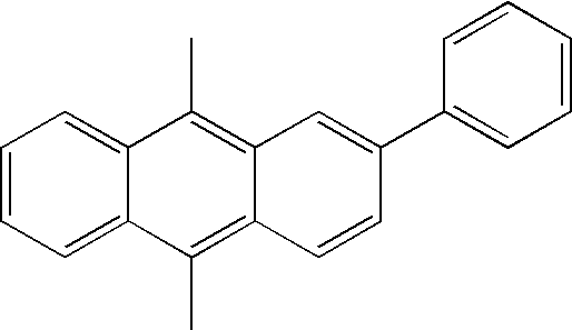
C12=CC=CC=C1C(C)=C1C(=C2C)C=C(C2=CC=CC=C2)C=C1
